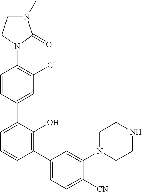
C1(N2C(=O)N(C)CC2)=C(Cl)C=C(C2=CC=CC(C3=CC=C([CN])C(N4CCNCC4)=C3)=C2O)C=C1
